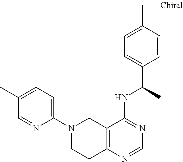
C1=C(C)C=NC(N2CCC3=C(C2)C(NC(C2=CC=C(C)C=C2)C)=NC=N3)=C1
